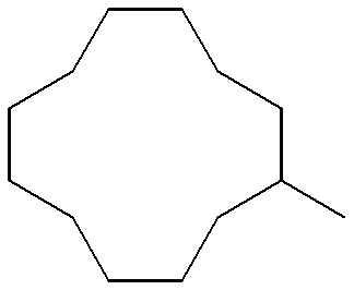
C1CCCCCCCCCC(C)C1
